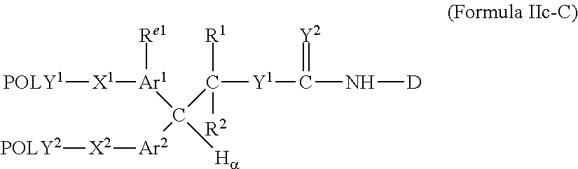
[POLY1][X1][Ar1](C([Ha])(C([R1])([R2])[Y1]C(N[D])=[Y2])[Ar2][X2][POLY2])[Re1]
